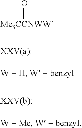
[Me3CCNWW]=O
